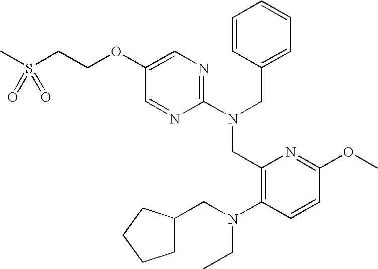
C1(OCCS(C)(=O)=O)=CN=C(N(CC2=CC=CC=C2)CC2=C(N(CC3CCCC3)CC)C=CC(OC)=N2)N=C1
